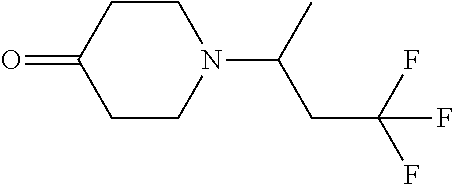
C1CC(=O)CCN1C(C)CC(F)(F)F
